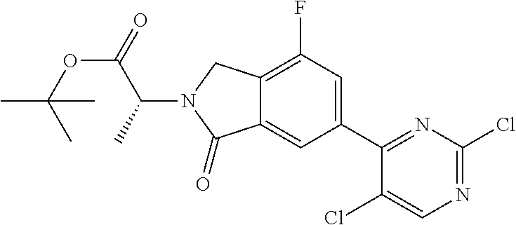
CC(OC(=O)C(C)N1C(=O)C2=CC(C3=NC(Cl)=NC=C3Cl)=CC(F)=C2C1)(C)C
